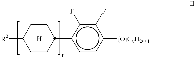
C1CC(c2ccc([(O)CvH2v+1])c(F)c2F)CCC1[R2]
